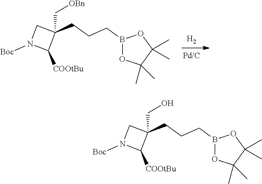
B1(CCCC2(C[OBn])CN([Boc])C2[COOtBu])OC(C)(C)C(C)(C)O1.[H2].[Pd/C].B1(CCCC2(CO)CN([Boc])C2[COOtBu])OC(C)(C)C(C)(C)O1
